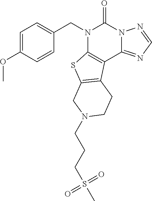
C1=C(OC)C=CC(CN2C3=C(C4=NC=NN4C2=O)C2=C(S3)CN(CCCS(C)(=O)=O)CC2)=C1
